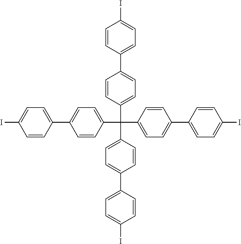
C1(C2=CC=C(I)C=C2)=CC=C(C(C2=CC=C(C3=CC=C(I)C=C3)C=C2)(C2=CC=C(C3=CC=C(I)C=C3)C=C2)C2=CC=C(C3=CC=C(I)C=C3)C=C2)C=C1
